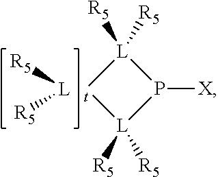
[L]([R5])[R5].P1([X])[L]([R5])([R5])[t][L]1([R5])[R5]
